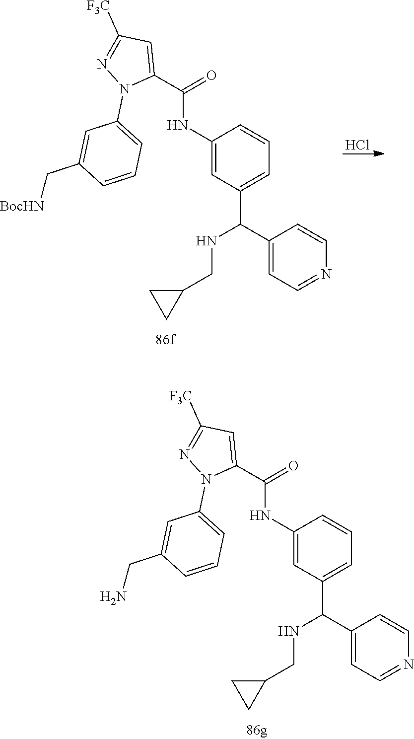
C1(C(NC2=CC(C(NCC3CC3)C3=CC=NC=C3)=CC=C2)=O)=CC([F3C])=NN1C1=CC=CC(CN)=C1.C1(C(NC2=CC(C(NCC3CC3)C3=CC=NC=C3)=CC=C2)=O)=CC([F3C])=NN1C1=CC=CC(C[BocHN])=C1.Cl
